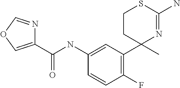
C1CC(C2=C(F)C=CC(NC(C3=COC=N3)=O)=C2)(C)N=C(N)S1
